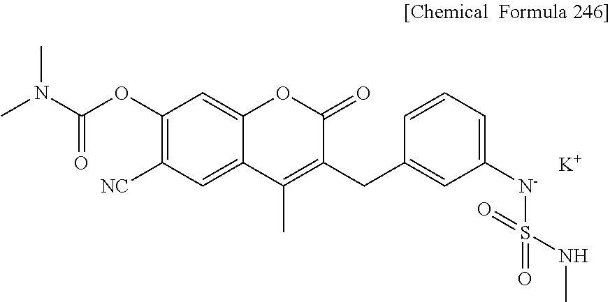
C12=CC([NC])=C(OC(N(C)C)=O)C=C1OC(=O)C(CC1=CC([N-]S(NC)(=O)=O)=CC=C1)=C2C.[K]
